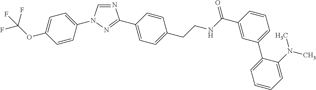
N1=CN(C2=CC=C(OC(F)(F)F)C=C2)N=C1C1=CC=C(CCNC(C2=CC(C3=CC=CC=C3N(C)C)=CC=C2)=O)C=C1
